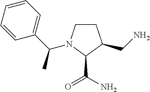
C1CN(C(C2=CC=CC=C2)C)C(C(=O)N)C1CN
